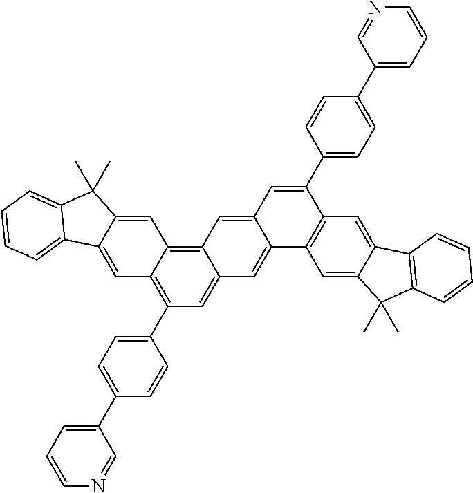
C1=C(C2=CC=C(C3=C4C(=C5C(=C3)C=C3C(=C5)C=C(C5=CC=C(C6=CC=CN=C6)C=C5)C5=C3C=C3C(=C5)C5=C(C3(C)C)C=CC=C5)C=C3C(=C4)C4=CC=CC=C4C3(C)C)C=C2)C=NC=C1
